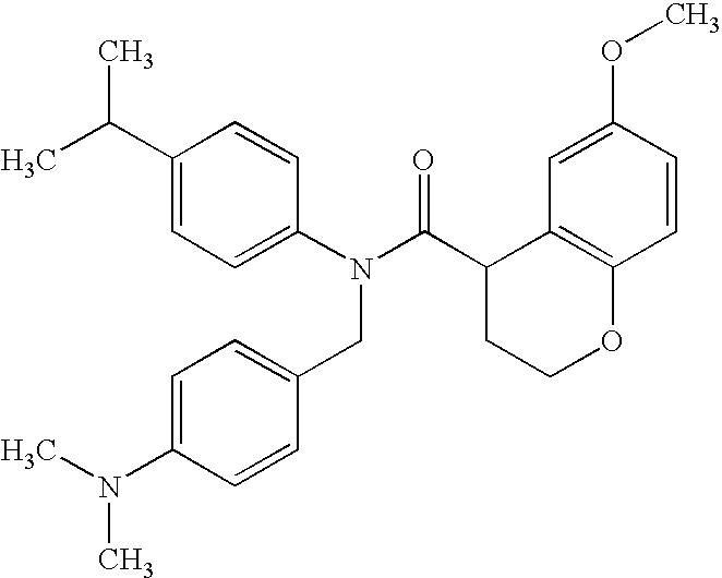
C1(C(C)C)=CC=C(N(C(C2CCOC3=C2C=C(OC)C=C3)=O)CC2=CC=C(N(C)C)C=C2)C=C1
